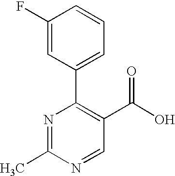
C1(F)=CC(C2=C(C(O)=O)C=NC(C)=N2)=CC=C1
